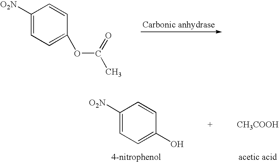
C1([O2N])=CC=C(OC(C)=O)C=C1.C1([O2N])=CC=C(O)C=C1.[CH3COOH]
